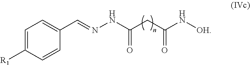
C1(C=NNC(CC(N[OH])=O)=O)=CC=C([R1])C=C1
